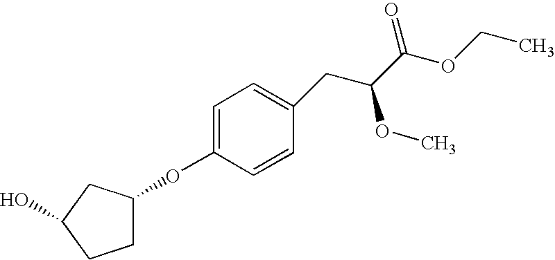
C1C(OC2=CC=C(CC(C(OCC)=O)OC)C=C2)CC(O)C1
